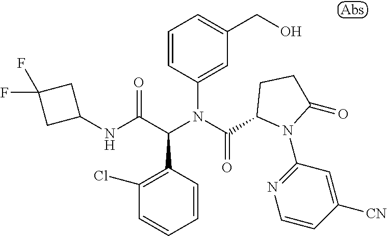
C1=CC(C(C(NC2CC(F)(F)C2)=O)N(C(=O)C2N(C3=NC=CC([CN])=C3)C(=O)CC2)C2=CC(CO)=CC=C2)=C(Cl)C=C1
